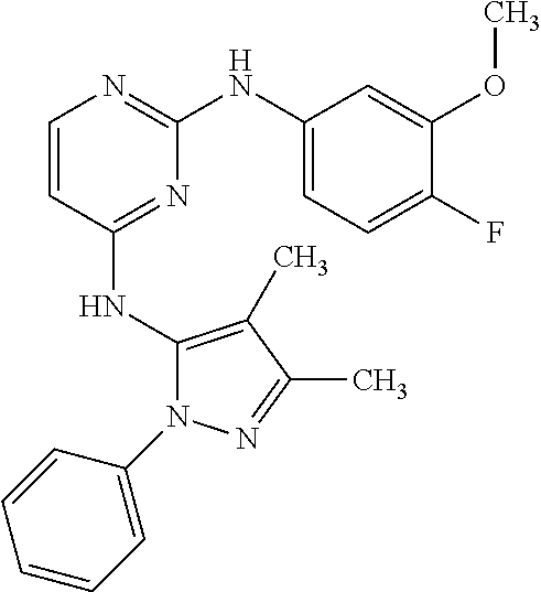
C1=CC(NC2=C(C)C(C)=NN2C2=CC=CC=C2)=NC(NC2=CC=C(F)C(OC)=C2)=N1
